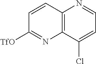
C1=CC2=C(N=C1[TfO])C(Cl)=CC=N2
